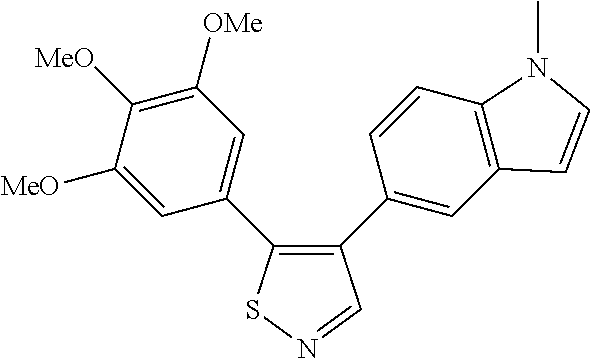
C1([MeO])=CC(C2=C(C3=CC4=C(C=C3)N(C)C=C4)C=NS2)=CC([OMe])=C1[MeO]
